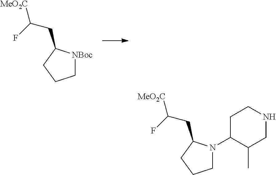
C1[NBoc]C(CC([MeO2C])F)CC1.C1N(C2C(C)CNCC2)C(CC([MeO2C])F)CC1
